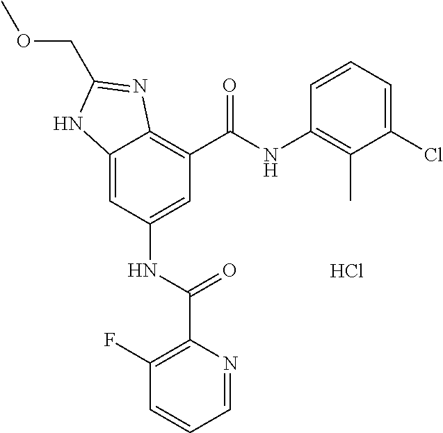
C12=CC(NC(C3=C(F)C=CC=N3)=O)=CC(C(NC3=C(C)C(Cl)=CC=C3)=O)=C1N=C(COC)N2.Cl
